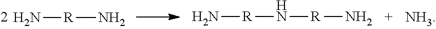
N[R]N.N[R]N[R]N
